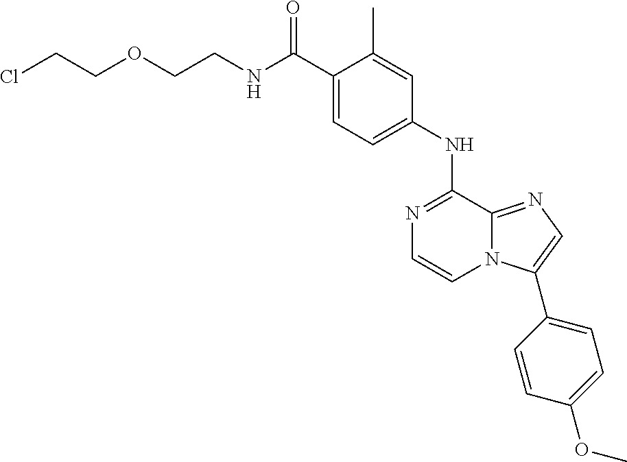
C1(NC2=NC=CN3C2=NC=C3C2=CC=C(OC)C=C2)=CC=C(C(NCCOCCCl)=O)C(C)=C1
